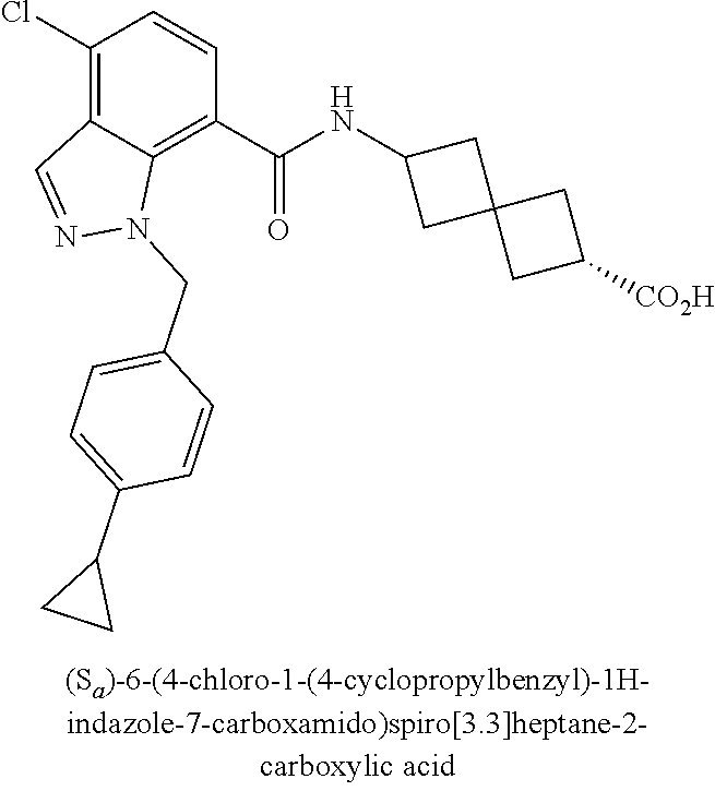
C1(Cl)=C2C(=C(C(NC3CC4(C3)CC([CO2H])C4)=O)C=C1)N(CC1=CC=C(C3CC3)C=C1)N=C2
